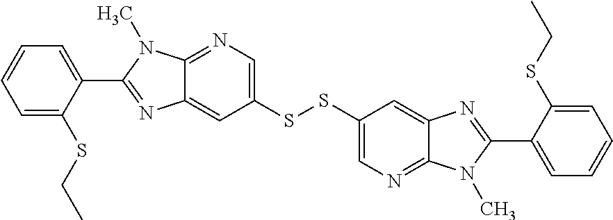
C1=C(SCC)C(C2=NC3=CC(SSC4=CN=C5C(=C4)N=C(C4=CC=CC=C4SCC)N5C)=CN=C3N2C)=CC=C1
